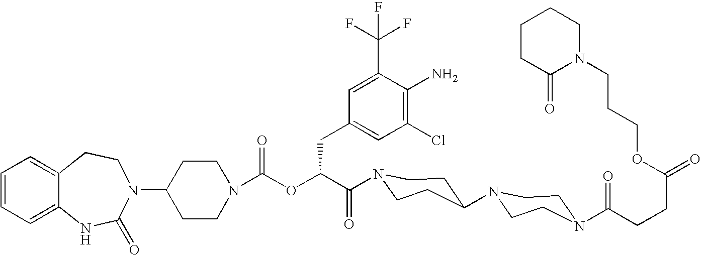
C12=CC=CC=C1NC(=O)N(C1CCN(C(OC(C(=O)N3CCC(N4CCN(C(CCC(=O)OCCCN5CCCCC5=O)=O)CC4)CC3)CC3=CC(Cl)=C(N)C(C(F)(F)F)=C3)=O)CC1)CC2
